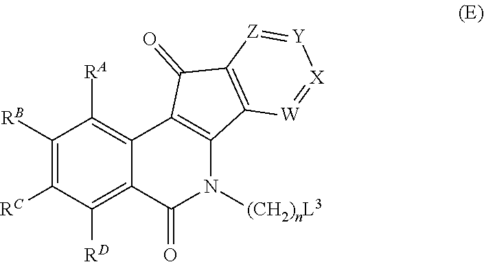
C1([RB])=C([RC])C([RD])=C2C(=C1[RA])C1=C(N([(CH2)nL3])C2=O)C2=C(C1=O)[Z]=[Y][X]=[W]2
